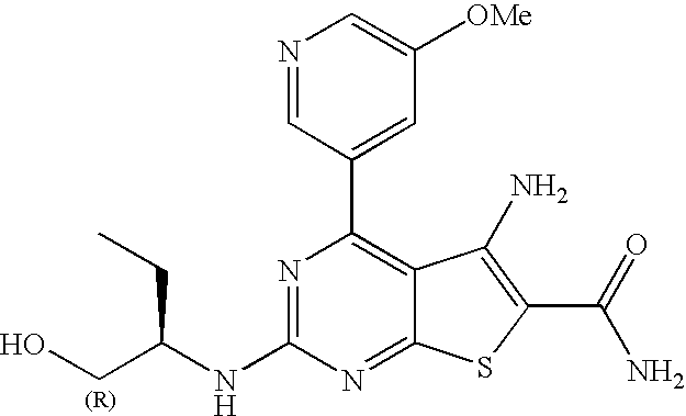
N1=C(NC(CO)CC)N=C2C(=C1C1=CC([OMe])=CN=C1)C(N)=C(C(N)=O)S2
